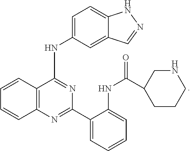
C12=C(N=C(C3=CC=CC=C3NC(C3CCCNC3)=O)N=C1NC1=CC=C3C(=C1)C=NN3)C=CC=C2
